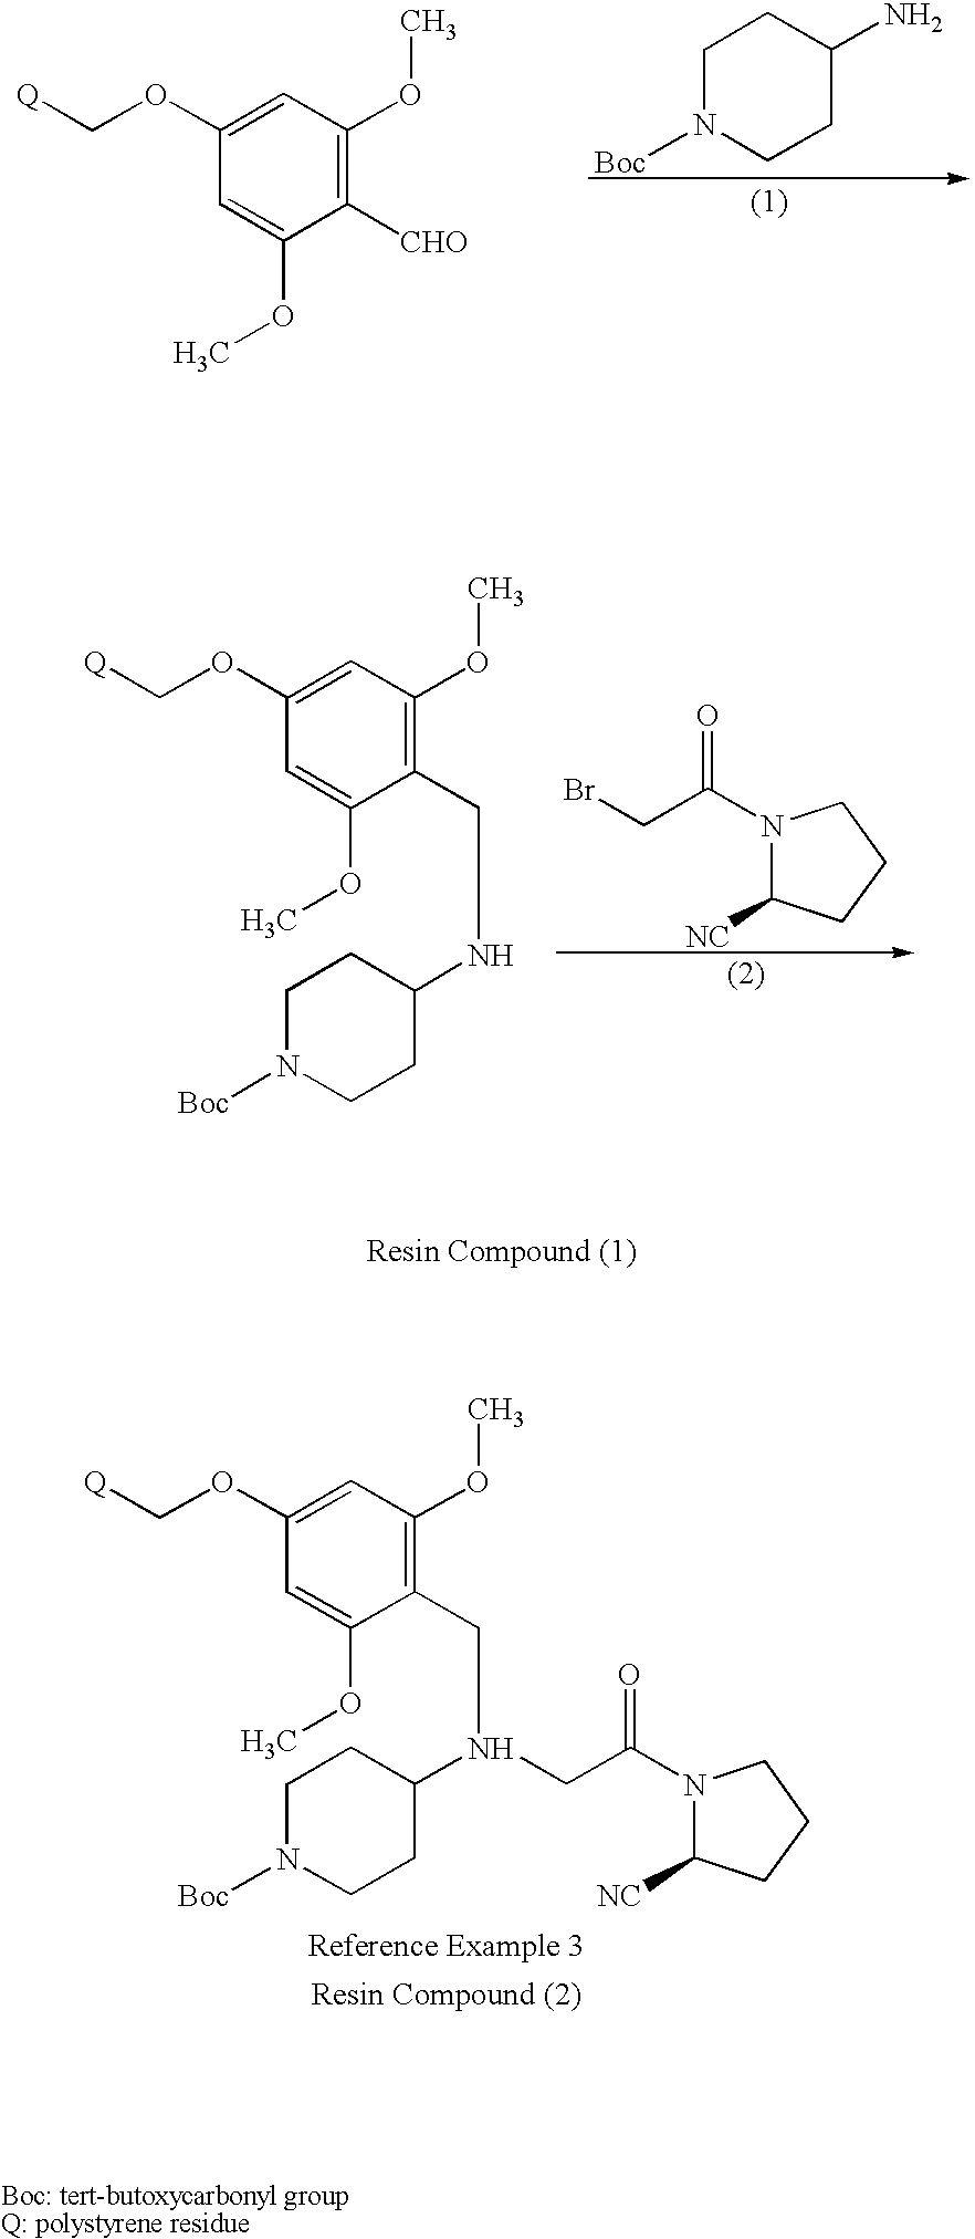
C1(OC[Q])=CC(OC)=C([CHO])C(OC)=C1.C1N([Boc])CCC(N)C1.N1(C(CBr)=O)C([NC])CCC1.C1(OC[Q])=CC(OC)=C(CNC2CCN([Boc])CC2)C(OC)=C1.C1(OC[Q])=CC(OC)=C(CN(C2CCN([Boc])CC2)CC(N2C([NC])CCC2)=O)C(OC)=C1
